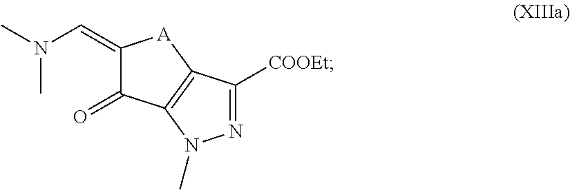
N(C)(C=C1C(=O)C2=C([A]1)C([COOEt])=NN2C)C
